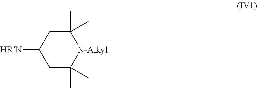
C1C(C)(C)[N-Alkyl]C(C)(C)CC1[HRN]
